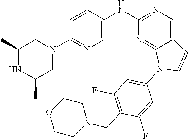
C1(C)NC(C)CN(C2=NC=C(NC3=NC=C4C(=N3)N(C3=CC(F)=C(CN5CCOCC5)C(F)=C3)C=C4)C=C2)C1
